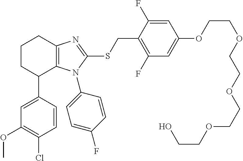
C1(N2C3=C(CCCC3C3=CC(OC)=C(Cl)C=C3)N=C2SCC2=C(F)C=C(OCCOCCOCCOCCO)C=C2F)=CC=C(F)C=C1
